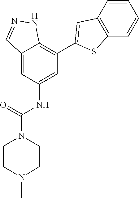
C12=CC(NC(=O)N3CCN(C)CC3)=CC(C3=CC4=C(S3)C=CC=C4)=C1NN=C2
